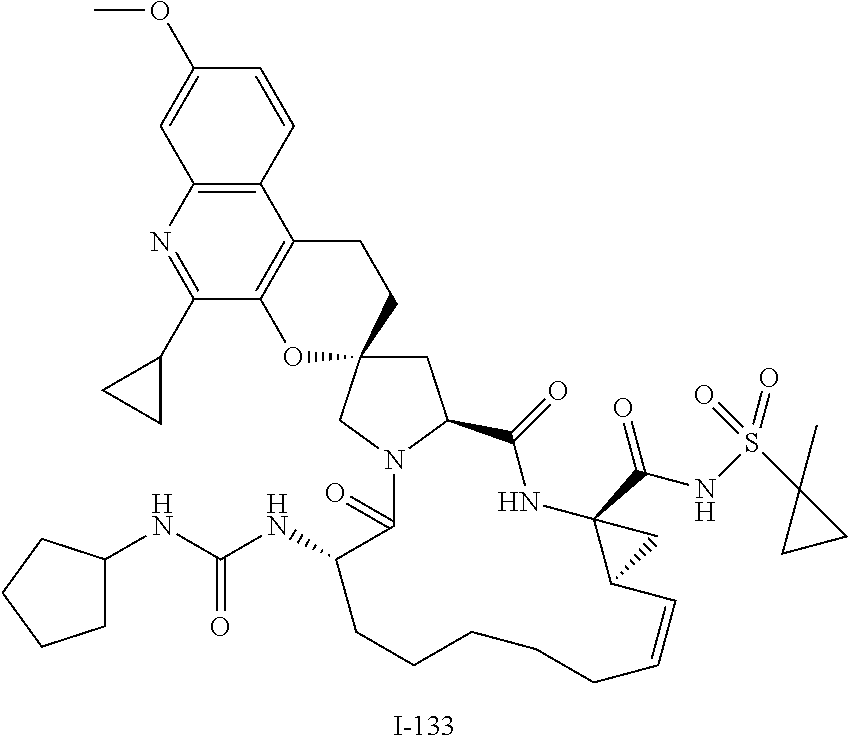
C1(OC)=CC2=C(C=C1)C1=C(C(C3CC3)=N2)OC2(CC1)CC1N(C2)C(=O)C(NC(NC2CCCC2)=O)CCCCCC=CC2C(C(=O)NS(=O)(C3(C)CC3)=O)(NC1=O)C2
